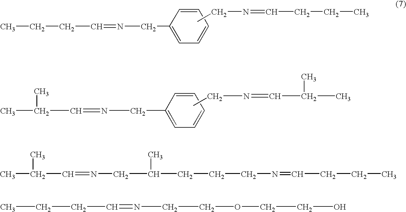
CCCC=NCC1=CC=CC=C1.CCN=CCCC.CCN=CC(C)C.CC(C=NCC1=CC=CC=C1)C.CC(C=NCC(C)CCCN=CCCC)C.CCCC=NCCOCCO
